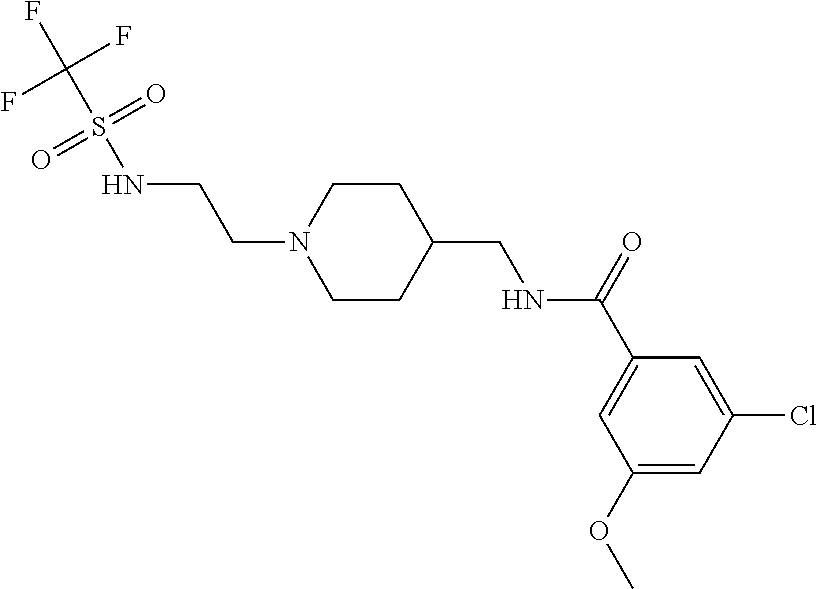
N1(CCNS(C(F)(F)F)(=O)=O)CCC(CNC(C2=CC(OC)=CC(Cl)=C2)=O)CC1
